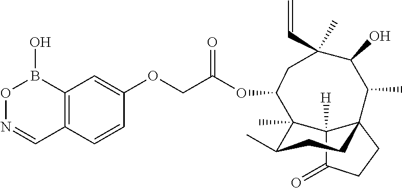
C1=CC2=C(C=C1OCC(OC1C3(C)C(C)CCC4(C3([H])C(=O)CC4)C(C)C(O)C(C=C)(C)C1)=O)B(O)ON=C2
